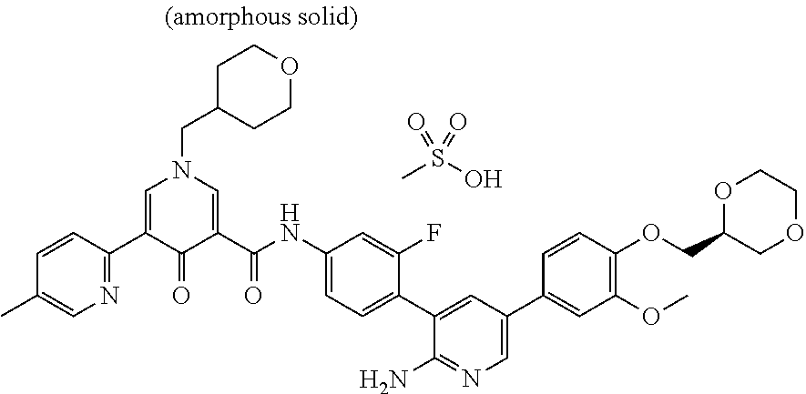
C1C(CN2C=C(C3=NC=C(C)C=C3)C(=O)C(C(NC3=CC=C(C4=CC(C5=CC(OC)=C(OCC6COCCO6)C=C5)=CN=C4N)C(F)=C3)=O)=C2)CCOC1.S(C)(O)(=O)=O
